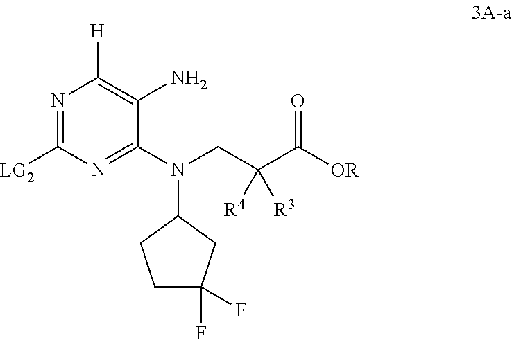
N1=C([LG2])N=C(N(CC(C([OR])=O)([R3])[R4])C2CCC(F)(F)C2)C(N)=C1[H]
